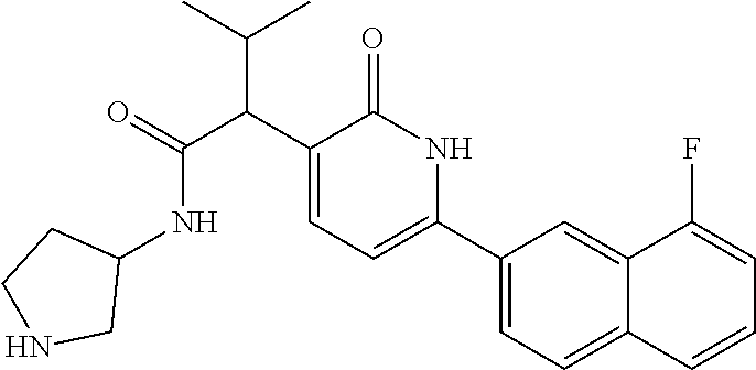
C1(C2=CC=C(C(C(C)C)C(NC3CCNC3)=O)C(=O)N2)=CC=C2C(=C1)C(F)=CC=C2
